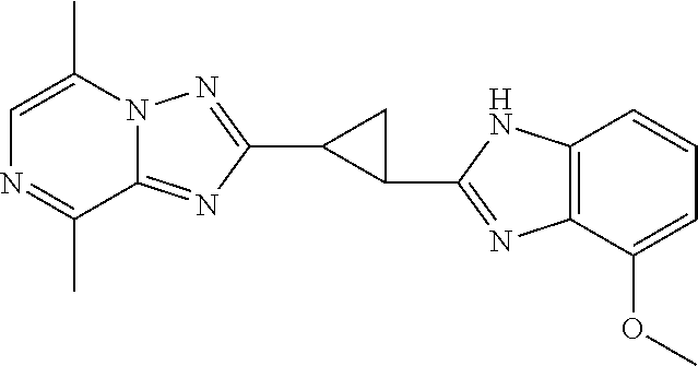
C12=NC(C3C(C4=NC5=C(N4)C=CC=C5OC)C3)=NN1C(C)=CN=C2C
